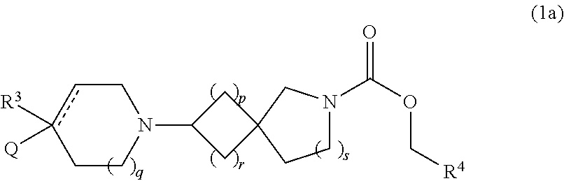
C1N(C(OC[R4])=O)CC2(C1)CC(N1Ccc([R3])([Q])CC1)C2
